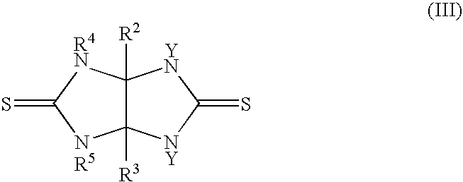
C12([R2])C([R3])([NR5]C(=S)[R4N]1)[NY]C(=S)[YN]2
